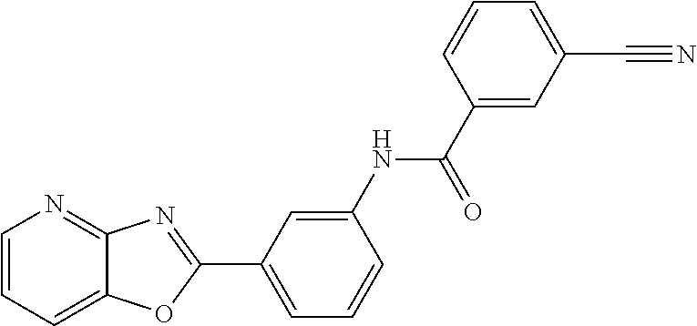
C1=CC=C2C(=N1)N=C(C1=CC=CC(NC(=O)C3=CC(C#N)=CC=C3)=C1)O2
